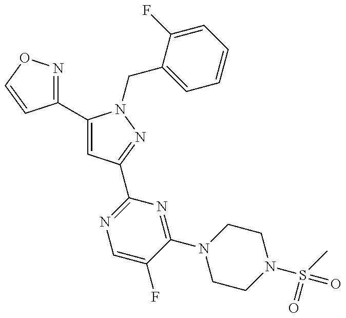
C1(C2=CC(C3=NC=C(F)C(N4CCN(S(C)(=O)=O)CC4)=N3)=NN2CC2=CC=CC=C2F)=NOC=C1
